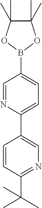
C1=CC(C(C)(C)C)=NC=C1C1=CC=C(B2OC(C)(C)C(C)(C)O2)C=N1
